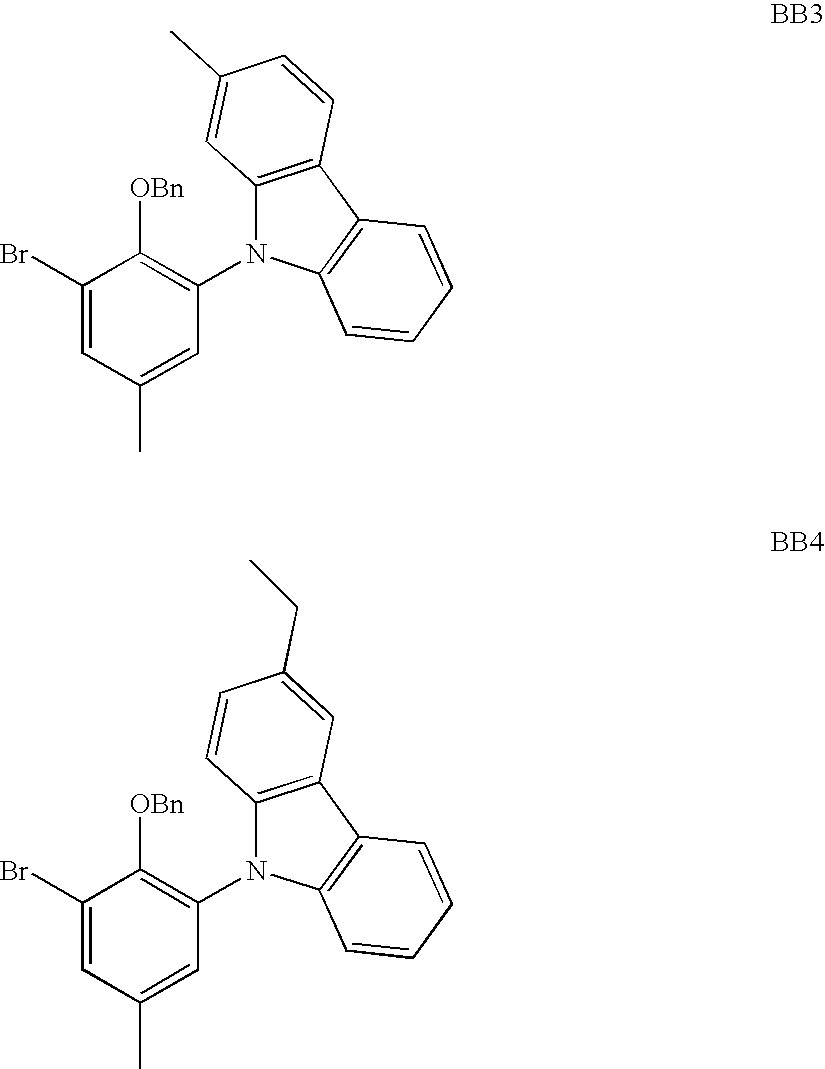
C1(Br)=CC(C)=CC(N2C3=C(C4=C2C=CC=C4)C=CC(C)=C3)=C1[OBn].C1(Br)=CC(C)=CC(N2C3=C(C4=C2C=CC=C4)C=C(CC)C=C3)=C1[OBn]
